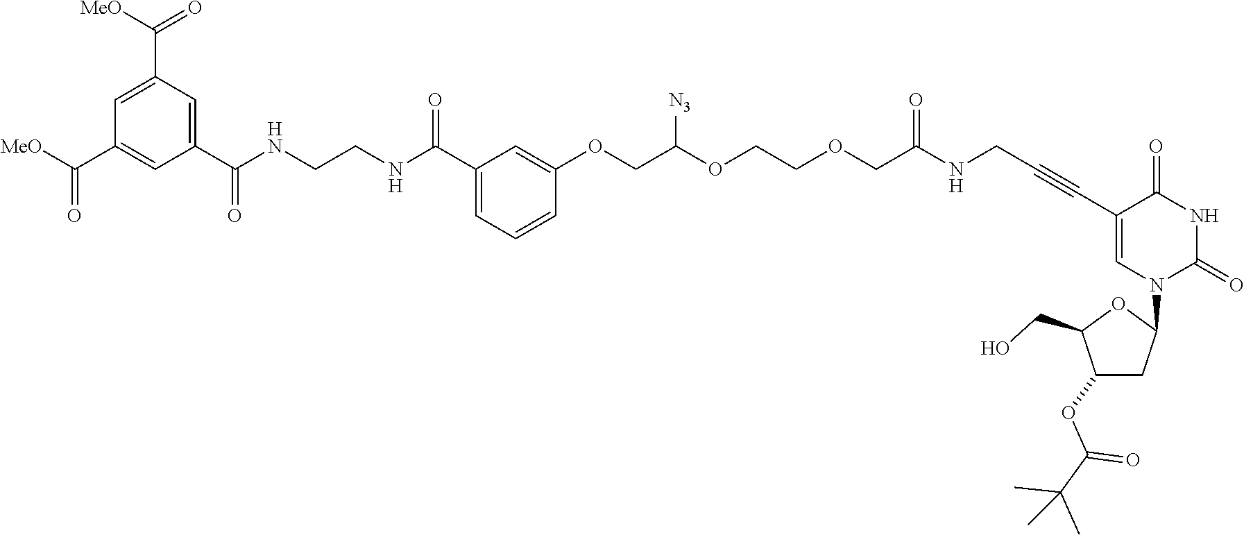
C1=C(C(NCCNC(C2=CC=CC(OCC(OCCOCC(NCC#CC3=CN(C4CC(OC(=O)C(C)(C)C)C(CO)O4)C(=O)NC3=O)=O)[N3])=C2)=O)=O)C=C(C([MeO])=O)C=C1C([MeO])=O
